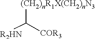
[(CH2)nR1X(CH2)nN3]C([COR3])[R2HN]
